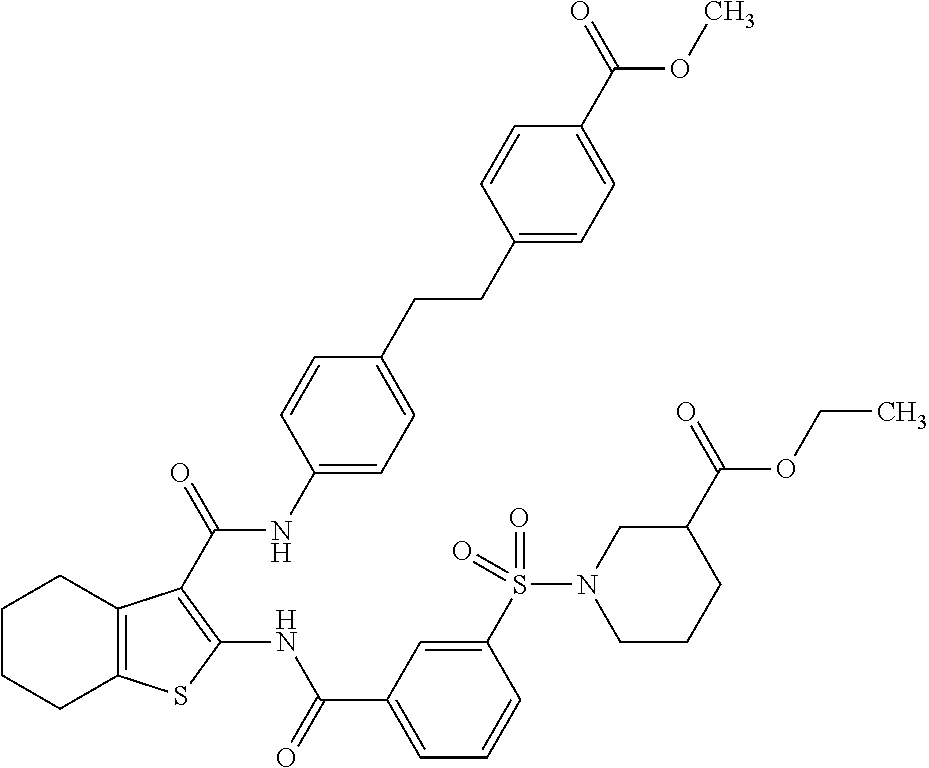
C1(CCC2=CC=C(NC(=O)C3=C(NC(C4=CC=CC(S(N5CC(C(=O)OCC)CCC5)(=O)=O)=C4)=O)SC4=C3CCCC4)C=C2)=CC=C(C(=O)OC)C=C1
